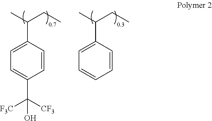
C1=CC(C(C)CC)=CC=C1C([CF3])([F3C])O.[0.7].C1=CC(C(C)CC)=CC=C1.[0.3]
